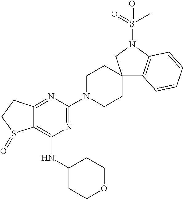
C12=NC(N3CCC4(CC3)C3=C(N(S(=O)(C)=O)C4)C=CC=C3)=NC(NC3CCOCC3)=C1S(=O)CC2
